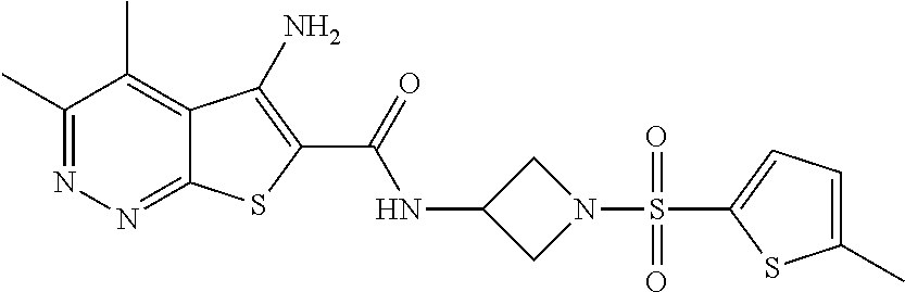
C1(C)=NN=C2C(=C1C)C(N)=C(C(=O)NC1CN(S(C3=CC=C(C)S3)(=O)=O)C1)S2
